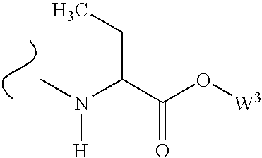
CN(C(C(O[W3])=O)CC)[H]
